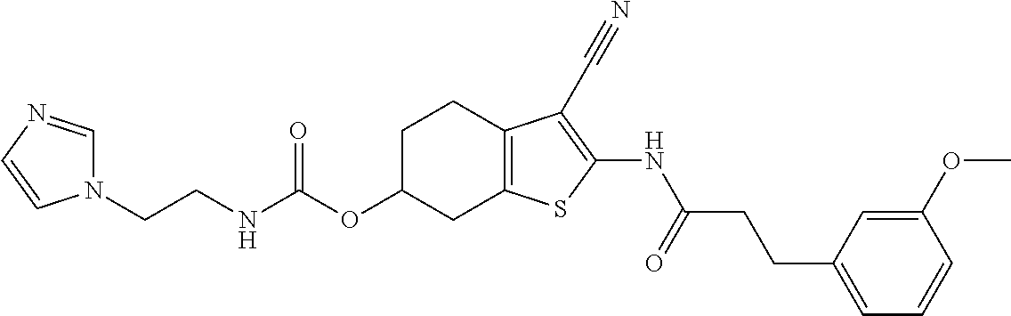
N(C(OC1CC2=C(CC1)C(C#N)=C(NC(CCC1=CC=CC(OC)=C1)=O)S2)=O)CCN1C=NC=C1
